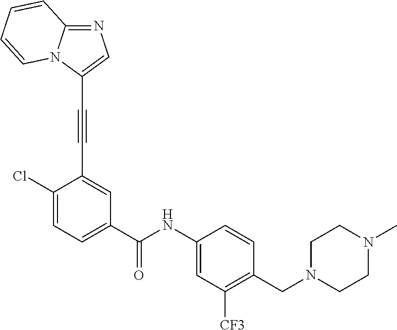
C1(Cl)=CC=C(C(NC2=CC([CF3])=C(CN3CCN(C)CC3)C=C2)=O)C=C1C#CC1=CN=C2N1C=CC=C2
